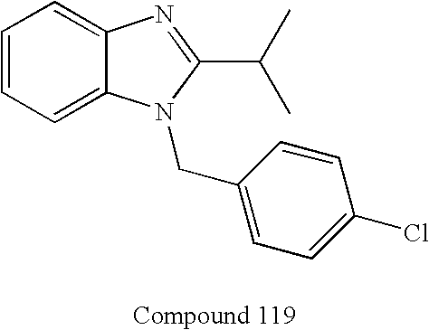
C1=CC=C2C(=C1)N=C(C(C)C)N2CC1=CC=C(Cl)C=C1
